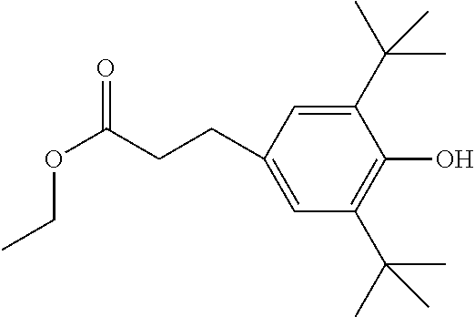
C1(CCC(OCC)=O)=CC(C(C)(C)C)=C(O)C(C(C)(C)C)=C1
